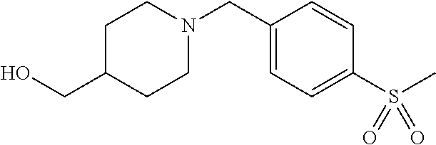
C1C(CO)CCN(CC2=CC=C(S(=O)(C)=O)C=C2)C1
